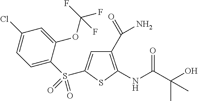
C1(C(=O)N)=C(NC(C(O)(C)C)=O)SC(S(=O)(C2=CC=C(Cl)C=C2OC(F)(F)F)=O)=C1
